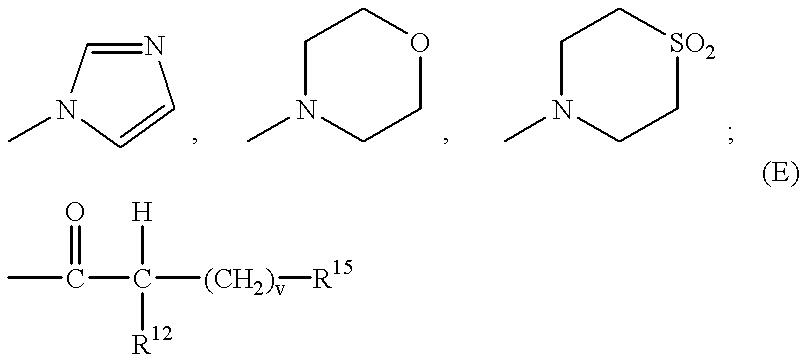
N1=CN(C)C=C1.C1N(C)CCOC1.C1N(C)CC[SO2]C1.CC(C([(CH2)v][R15])([H])[R12])=O
